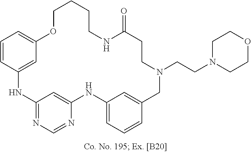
N1C2=NC=NC(=C2)NC2=CC=CC(=C2)CN(CCN2CCOCC2)CCC(=O)NCCCCOC2=CC=CC1=C2
